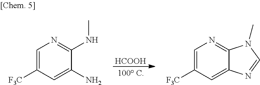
[HCOOH].C1=C([F3C])C=C(N)C(NC)=N1.C1=C([F3C])C=C2C(=N1)N(C)C=N2
